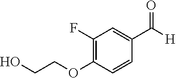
[H]C(C1=CC(F)=C(OCCO)C=C1)=O
